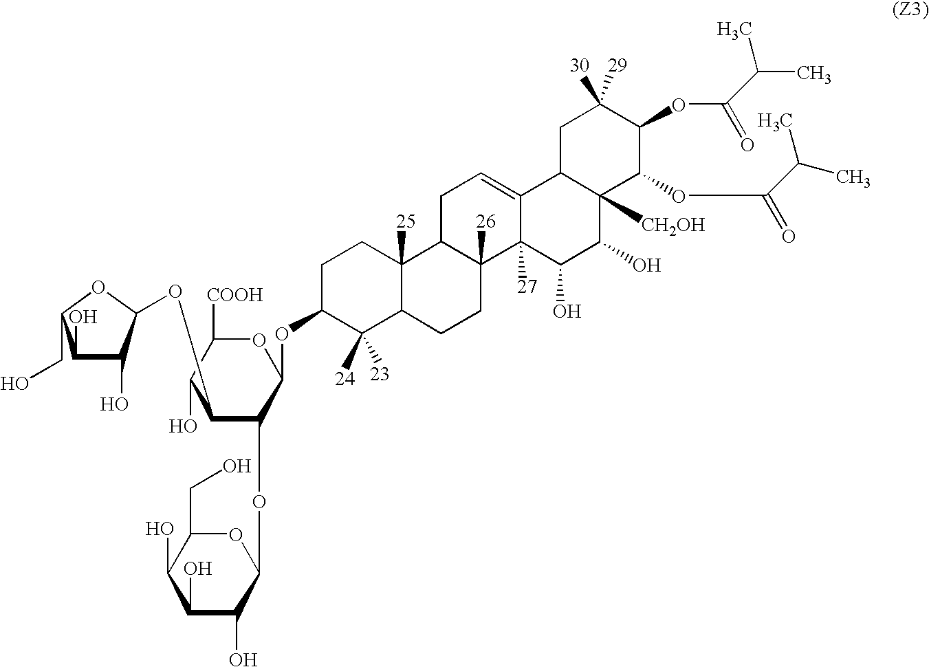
C1(O)C(O)C(OC2C(OC3OC(CO)C(O)C(O)C3O)C(OC3C([24])([23])C4C([25])(CC3)C3C([26])(CC4)C4([27])C(=CC3)C3C([CH2OH])(C(O)C4O)C(OC(=O)C(C)C)C(OC(C(C)C)=O)C([30])([29])C3)OC([COOH])C2O)OC1CO
